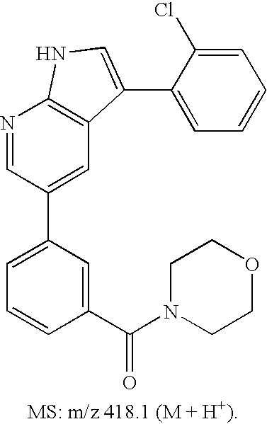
C1=C(C2=CC3=C(N=C2)NC=C3C2=CC=CC=C2Cl)C=C(C(=O)N2CCOCC2)C=C1
